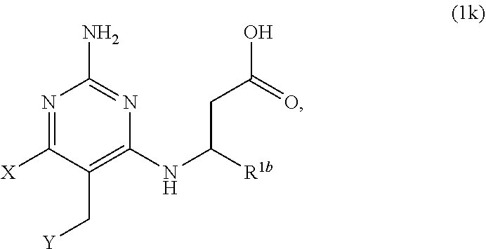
N1=C([X])C(C[Y])=C(NC([R1b])CC(O)=O)N=C1N
